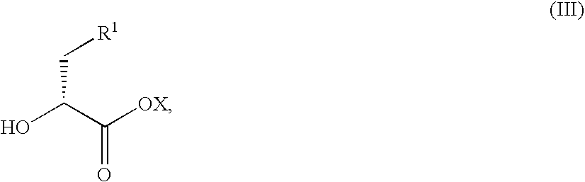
OC(C([OX])=O)C[R1]
